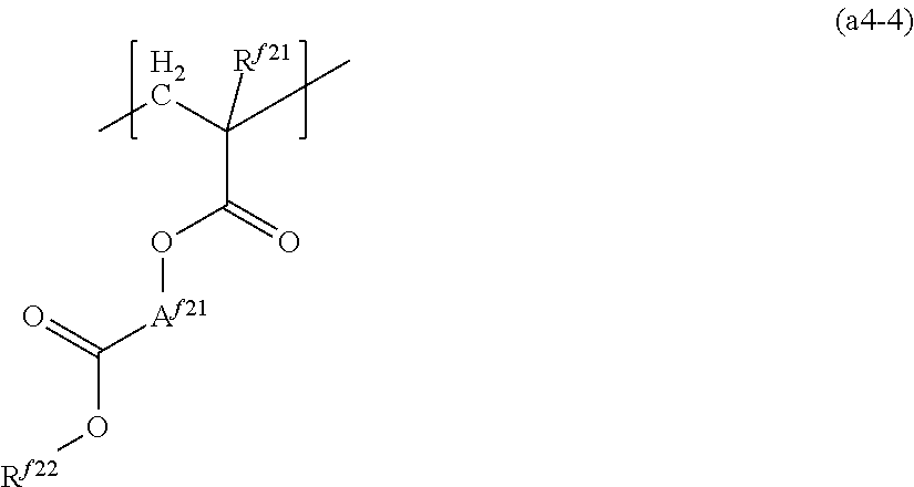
C(C(=O)O[Af21]C(O[Rf22])=O)(CC)([Rf21])C
